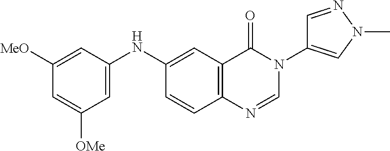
C1=C(NC2=CC3=C(C=C2)N=CN(C2=CN(C)N=C2)C3=O)C=C([MeO])C=C1[OMe]
